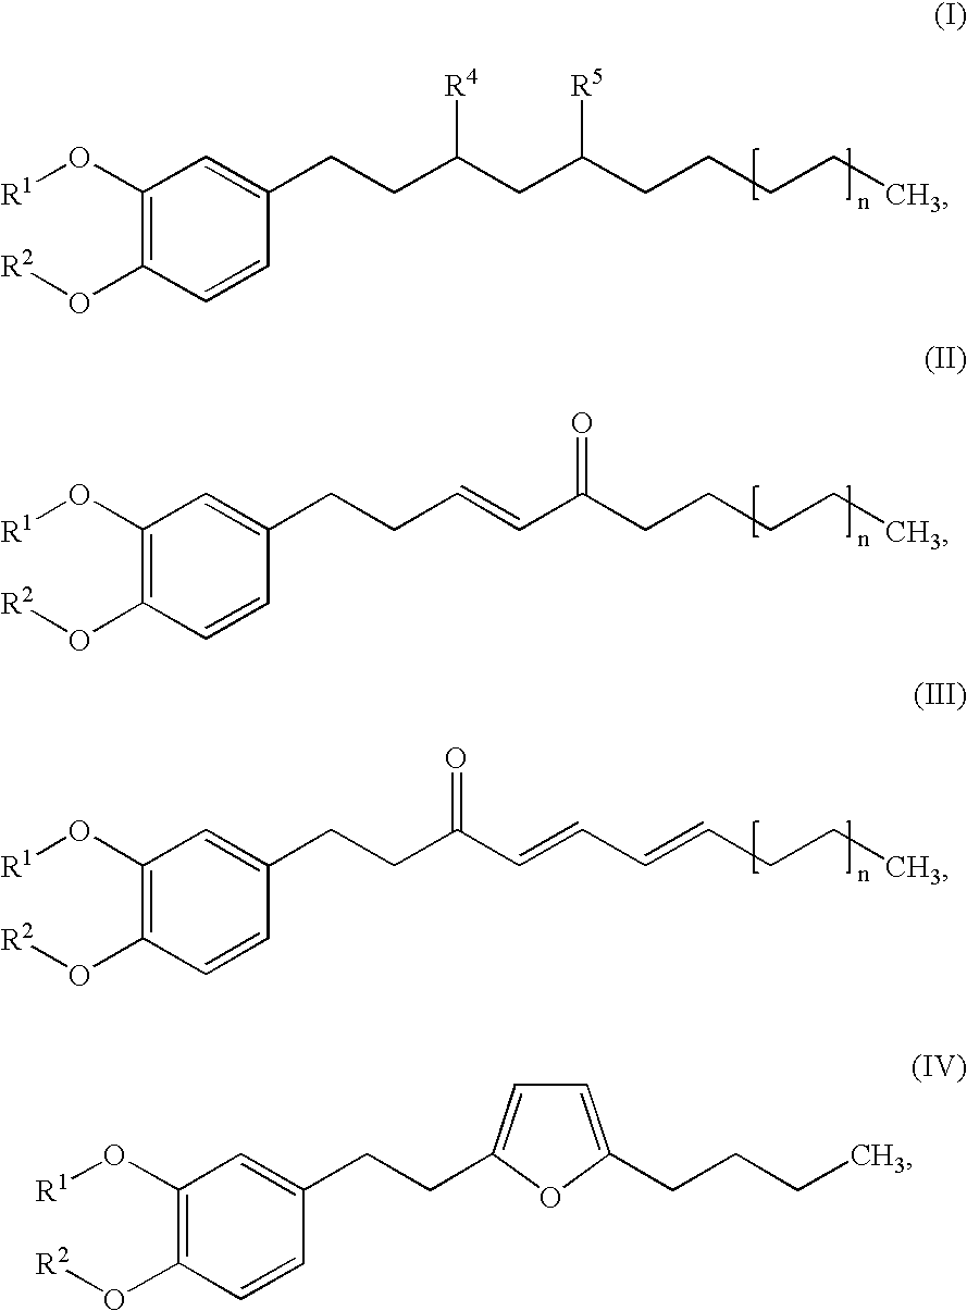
C1(O[R1])=C(O[R2])C=CC(CCC(CC(CCCCC)[R5])[R4])=C1.C1(O[R1])=C(O[R2])C=CC(CCC=CC(CCCCC)=O)=C1.C1(O[R1])=C(O[R2])C=CC(CCC(C=CC=CCCC)=O)=C1.C1(O[R1])=C(O[R2])C=CC(CCC2=CC=C(CCCC)O2)=C1
